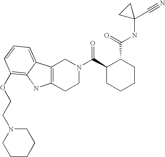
C12=C(CCN(C(C3CCCCC3C(=O)NC3(C#N)CC3)=O)C1)NC1=C(OCCN3CCCCC3)C=CC=C21
